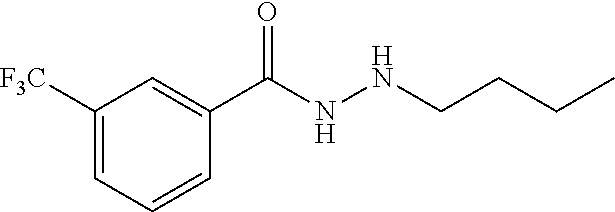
C1=C([F3C])C=C(C(=O)NNCCCC)C=C1
